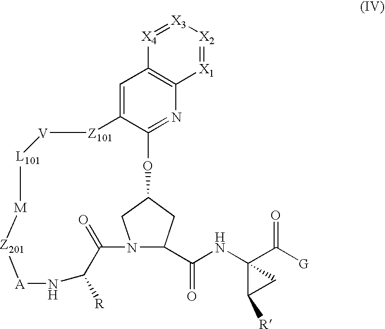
N12C(C(NC3(C([G])=O)C([R])C3)=O)CC(C1)OC1=NC3=C(C=C1[Z101][V][L101][M][Z201][A]NC([R])C2=O)[X4]=[X3][X2]=[X1]3
